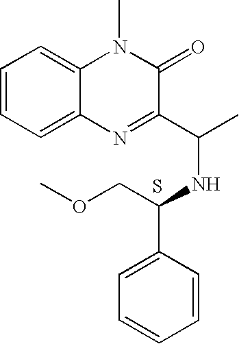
C1=CC=C2C(=C1)N(C)C(=O)C(C(NC(COC)C1=CC=CC=C1)C)=N2.S
